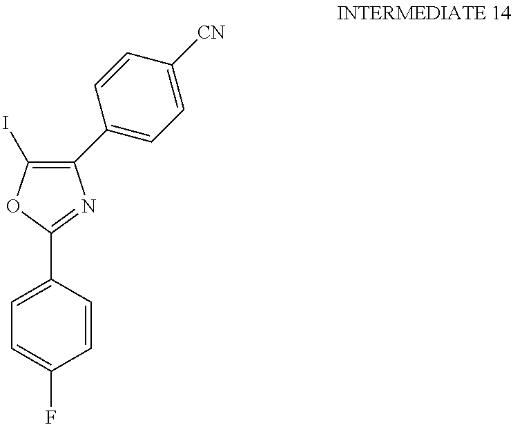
C1=C(F)C=CC(C2=NC(C3=CC=C([CN])C=C3)=C(I)O2)=C1
